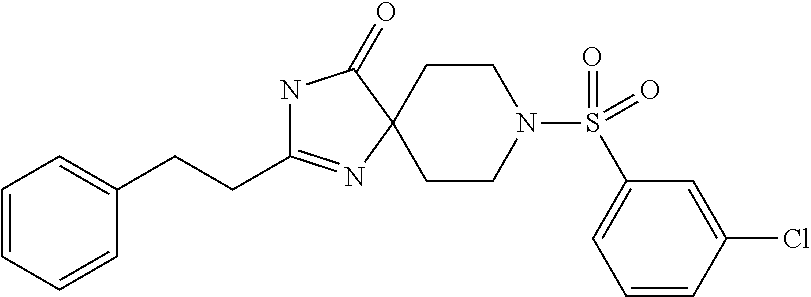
N1C(CCC2=CC=CC=C2)=NC2(C1=O)CCN(S(=O)(=O)C1=CC=CC(Cl)=C1)CC2
